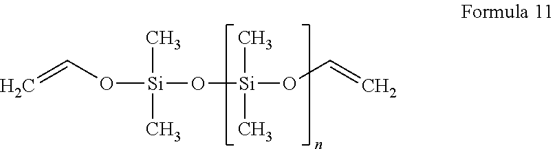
C=CO[Si](C)(C)O[Si](C)(C)OC=C
